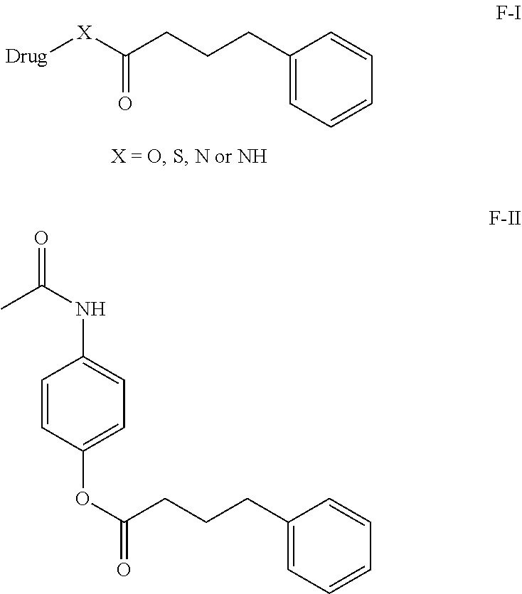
[Drug][X]C(CCCC1=CC=CC=C1)=O.C1(OC(CCCC2=CC=CC=C2)=O)=CC=C(NC(=O)C)C=C1
